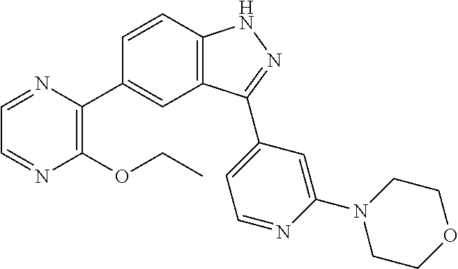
C1=CC2=C(C=C1C1=C(OCC)N=CC=N1)C(C1=CC=NC(N3CCOCC3)=C1)=NN2
